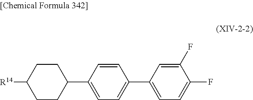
C1=CC(C2CCC([R14])CC2)=CC=C1C1=CC=C(F)C(F)=C1
